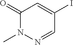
C1(=O)N(C)N=CC(I)=C1
